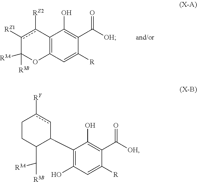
C1(O)=C(C(=O)[OH])C([R])=CC2=C1c([RZ2])c([RZ1])C([R3A])([R3B])O2.C1(O)=C(C(=O)[OH])C([R])=CC(O)=C1C1cc([RY])CCC1C([R3B])[R3A]
